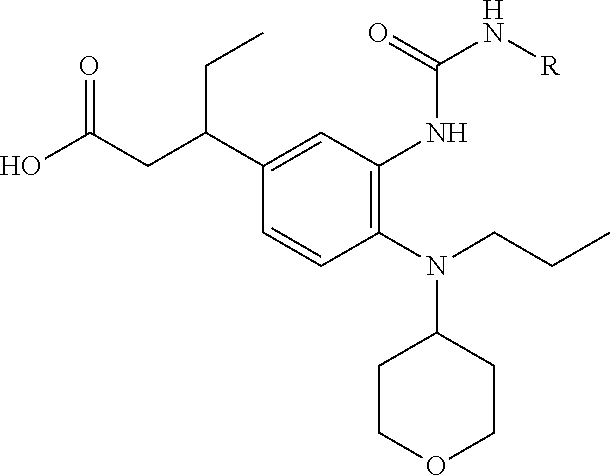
N(C1CCOCC1)(C1=C(NC(N[R])=O)C=C(C(CC(O)=O)CC)C=C1)CCC
